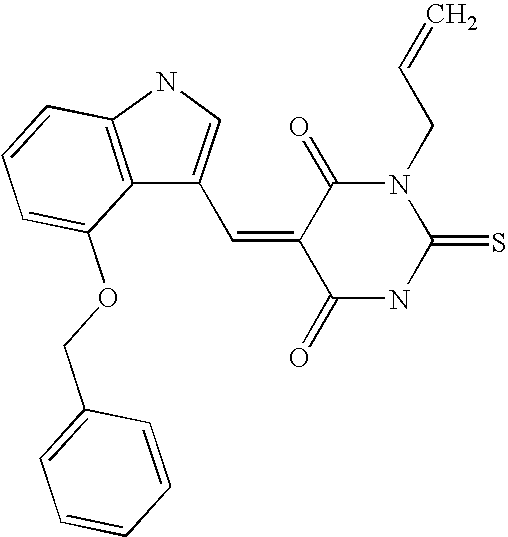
C12=C(NC=C1C=C1C(=O)NC(=S)N(CC=C)C1=O)C=CC=C2OCC1=CC=CC=C1
